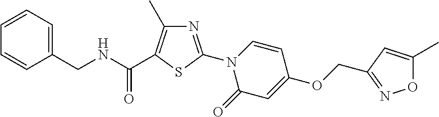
C(OC1=CC(=O)N(C2=NC(C)=C(C(NCC3=CC=CC=C3)=O)S2)C=C1)C1=NOC(C)=C1
